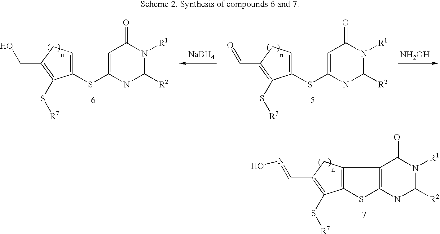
C12=C(SC3=C1C(=O)N([R1])C([R2])N3)C(S[R7])=C(C=O)C2.C12=C(SC3=C1C(=O)N([R1])C([R2])N3)C(S[R7])=C(CO)C2.[NaBH4].[NH2OH].C12=C(SC3=C1C(=O)N([R1])C([R2])N3)C(S[R7])=C(C=NO)C2
